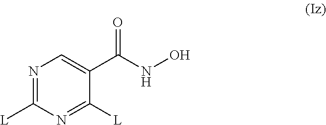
N1=C([L])N=C([L])C(C(NO)=O)=C1
